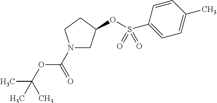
C1C(OS(C2=CC=C(C)C=C2)(=O)=O)CCN1C(OC(C)(C)C)=O
